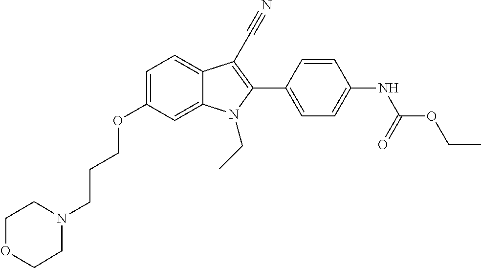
C1=C2C(=CC=C1OCCCN1CCOCC1)C(C#N)=C(C1=CC=C(NC(=O)OCC)C=C1)N2CC
